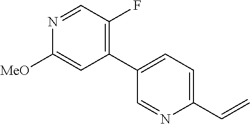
C1(C2=CC=C(C=C)N=C2)=C(F)C=NC([MeO])=C1
